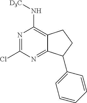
N1=C(Cl)N=C2C(=C1N[D3C])CCC2C1=CC=CC=C1
